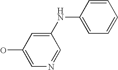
OC1=CN=CC(NC2=CC=CC=C2)=C1
